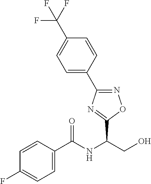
C(NC(CO)C1=NC(C2=CC=C(C(F)(F)F)C=C2)=NO1)(=O)C1=CC=C(F)C=C1
